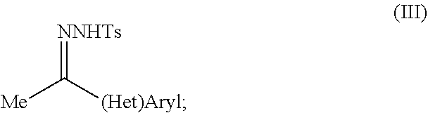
[Me]C([(Het)Aryl])=[NNHTs]
